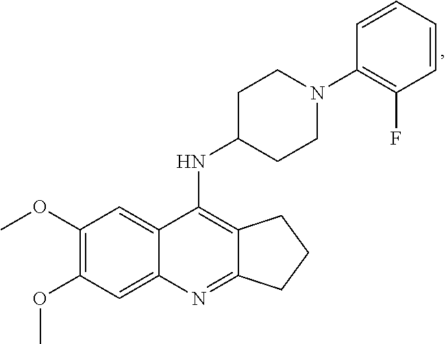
C12=C(NC3CCN(C4=C(F)C=CC=C4)CC3)C3=CC(OC)=C(OC)C=C3N=C1CCC2
